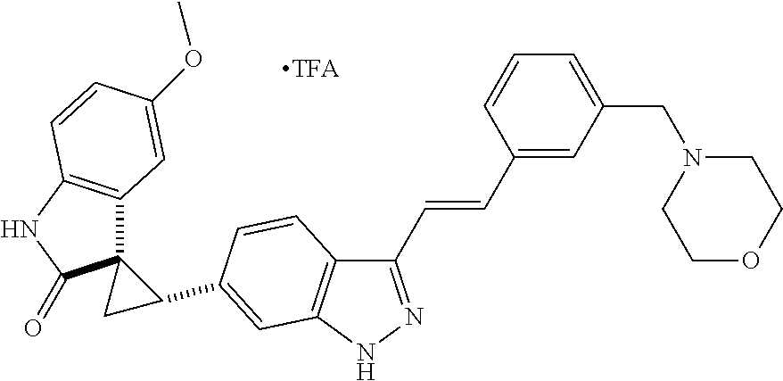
C12(C3=C(NC1=O)C=CC(OC)=C3)CC2C1=CC2=C(C(C=CC3=CC(CN4CCOCC4)=CC=C3)=NN2)C=C1
